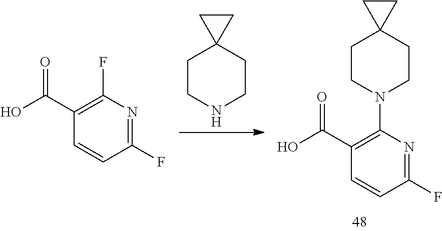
C1CNCCC12CC2.C1(C(O)=O)=C(F)N=C(F)C=C1.C1(C(O)=O)=C(N2CCC3(CC2)CC3)N=C(F)C=C1
